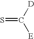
S=C([D])[E]
